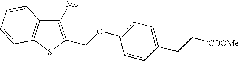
O(C1=CC=C(CC[COOMe])C=C1)CC1=C([Me])C2=C(S1)C=CC=C2
